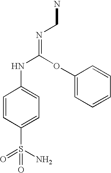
C1(OC(NC2=CC=C(S(N)(=O)=O)C=C2)=NCN)=CC=CC=C1
